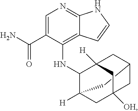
C1=C(C(N)=O)C(NC2C3([H])CC4([OH])CC(C3)CC2([H])C4)=C2C(=N1)NC=C2
